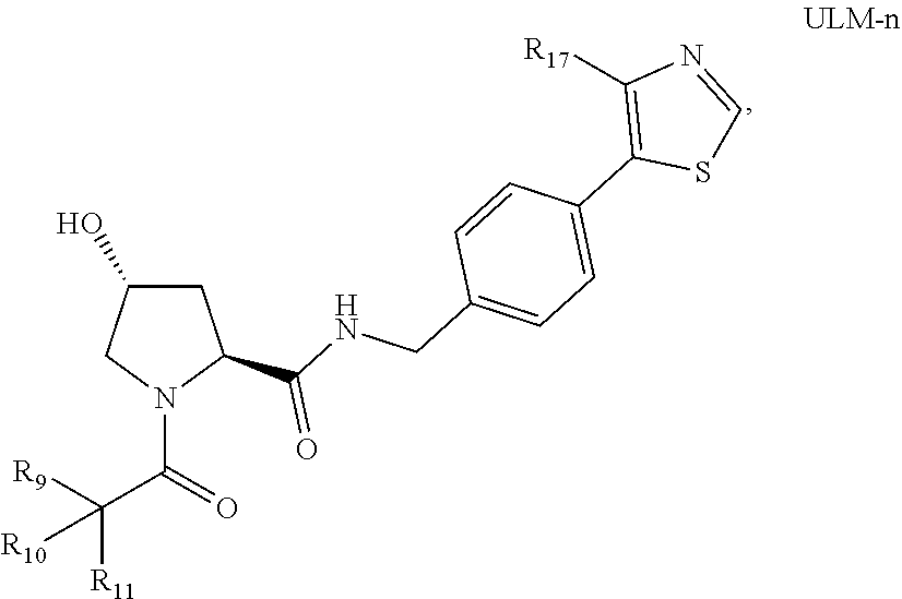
C1C(O)CN(C(C([R9])([R11])[R10])=O)C1C(NCC1=CC=C(C2=C([R17])N=CS2)C=C1)=O
